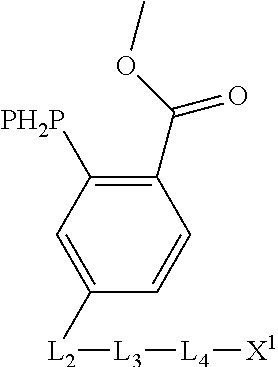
C1([L2][L3][L4][X1])=CC([PH2P])=C(C(OC)=O)C=C1
